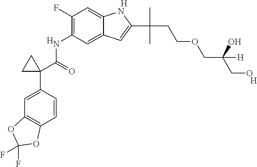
C1(F)=C(NC(C2(C3=CC4=C(C=C3)OC(F)(F)O4)CC2)=O)C=C2C(=C1)NC(C(C)(C)CCOCC(CO)(O)[H])=C2.[H].[H].[H]
